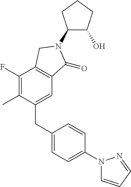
C1(F)=C(C)C(CC2=CC=C(N3C=CC=N3)C=C2)=CC2=C1CN(C1C(O)CCC1)C2=O
